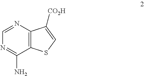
C12=C(N=CN=C1N)C([CO2H])=CS2
